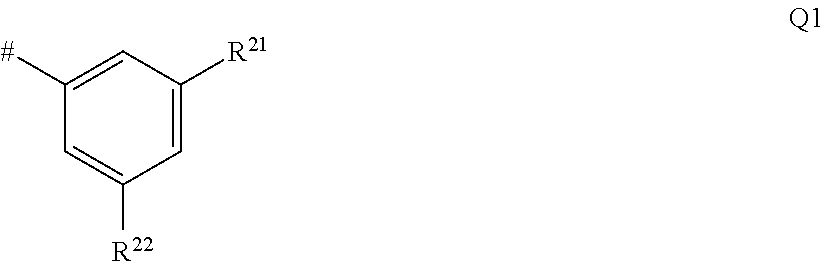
C1([#])=CC([R21])=CC([R22])=C1
